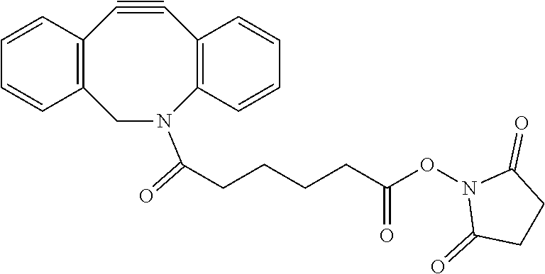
C1#CC2=C(N(C(CCCCC(ON3C(=O)CCC3=O)=O)=O)CC3=C1C=CC=C3)C=CC=C2
